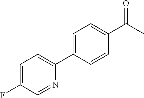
C1=C(F)C=NC(C2=CC=C(C(C)=O)C=C2)=C1
